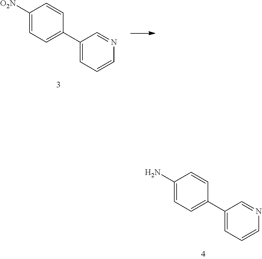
C1(N)=CC=C(C2=CC=CN=C2)C=C1.C1([O2N])=CC=C(C2=CC=CN=C2)C=C1
